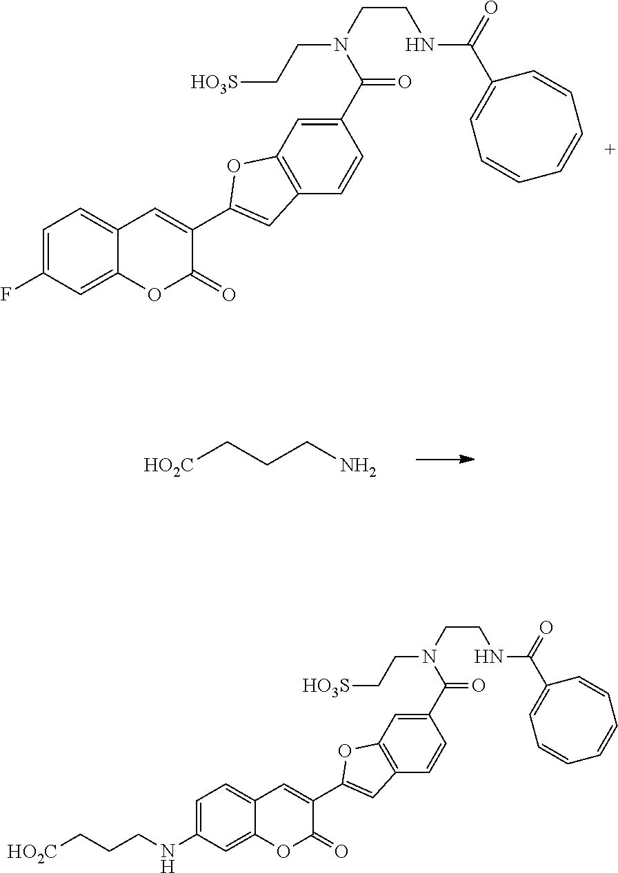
C1=C(F)C=C2C(=C1)C=C(C1=CC3=C(O1)C=C(C(N(CCNC(C1=CC=CC=CC=C1)=O)CC[HO3S])=O)C=C3)C(=O)O2.[HO2C]CCCN.C1=C(NCCC[HO2C])C=C2C(=C1)C=C(C1=CC3=C(O1)C=C(C(N(CCNC(C1=CC=CC=CC=C1)=O)CC[HO3S])=O)C=C3)C(=O)O2
